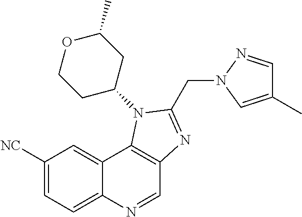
C1([NC])=CC=C2C(=C1)C1=C(C=N2)N=C(CN2C=C(C)C=N2)N1C1CC(C)OCC1
